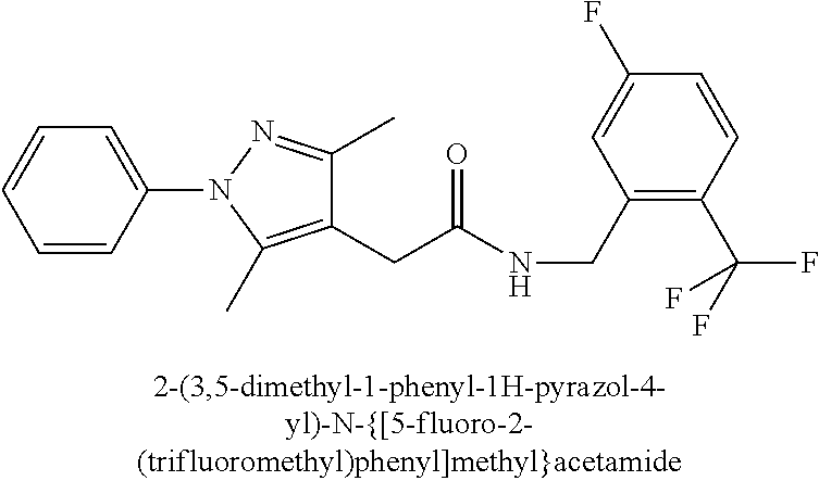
C1=CC(N2C(C)=C(CC(=O)NCC3=C(C(F)(F)F)C=CC(F)=C3)C(C)=N2)=CC=C1
